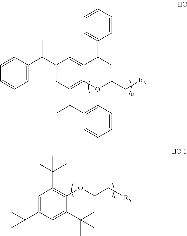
C1=CC(C(C2=CC(C(C)C3=CC=CC=C3)=C(OCC[R5])C(C(C)C3=CC=CC=C3)=C2)C)=CC=C1.C1=C(C(C)(C)C)C=C(C(C)(C)C)C(OCC[R5])=C1C(C)(C)C
